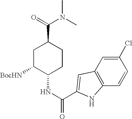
C1C([BocHN])C(NC(=O)C2=CC3=C(C=CC(Cl)=C3)N2)CCC1C(=O)N(C)C
